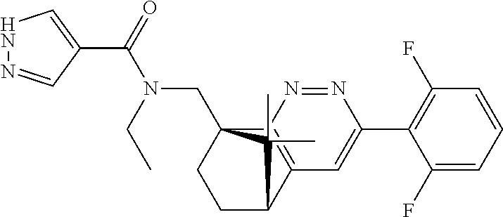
C(=O)(N(CC)CC12CCC(C3=C1N=NC(C1=C(F)C=CC=C1F)=C3)C2(C)C)C1=CNN=C1
